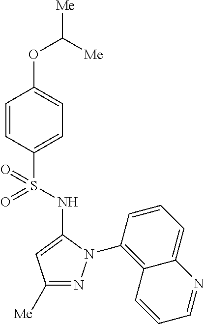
C1=CC(S(=O)(NC2=CC([Me])=NN2C2=C3C(=CC=C2)N=CC=C3)=O)=CC=C1OC([Me])[Me]
